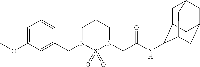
C(N1CCCN(CC(=O)NC2C3CC4CC(CC2C4)C3)S1(=O)=O)C1=CC(OC)=CC=C1
